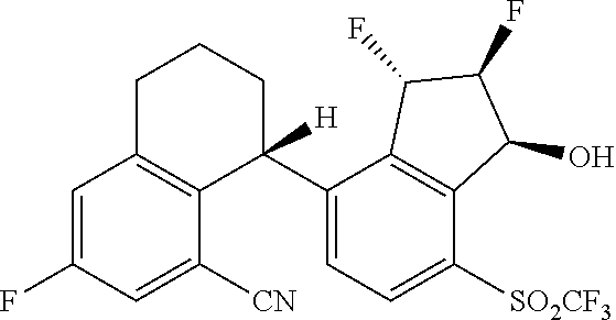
C1=C(F)C=C([CN])C2=C1CCCC2(C1=CC=C([SO2CF3])C2=C1C(F)C(F)C2O)[H]
